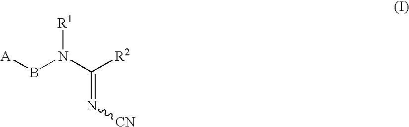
[A]BN(C([R2])=N[CN])[R1]
